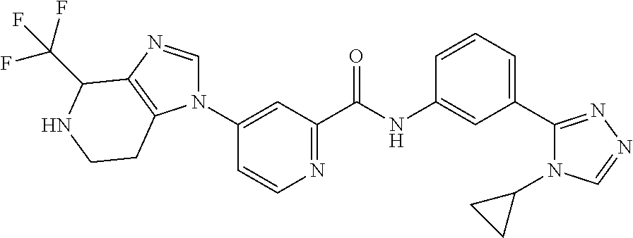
N1(C2=CC(C(NC3=CC(C4=NN=CN4C4CC4)=CC=C3)=O)=NC=C2)C=NC2=C1CCNC2C(F)(F)F
